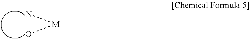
N[M]O
